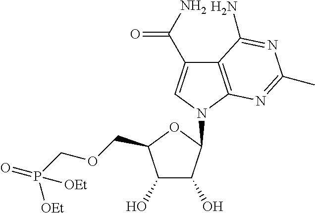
C1(O)C(O)C(N2C=C(C(N)=O)C3=C2N=C(C)N=C3N)OC1COCP([OEt])(=O)[OEt]
